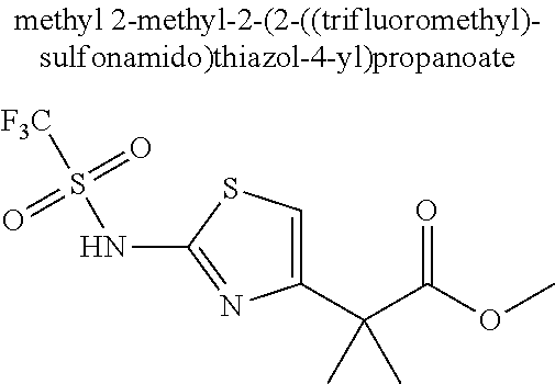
C1(C(C(OC)=O)(C)C)=CSC(NS(=O)(=O)[F3C])=N1
